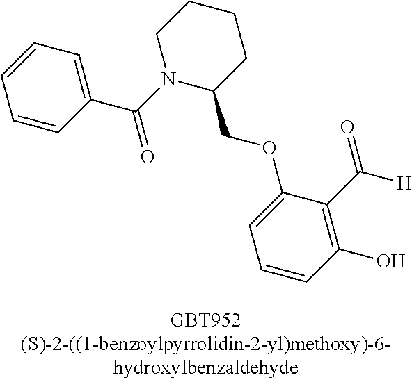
C1(COC2=CC=CC(O)=C2C(=O)[H])CCCCN1C(C1=CC=CC=C1)=O
